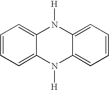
C12=CC=CC=C1N([H])C1=CC=CC=C1N2[H]
